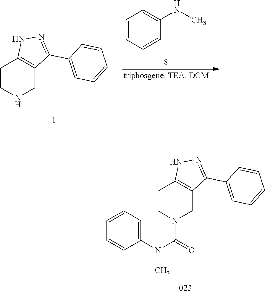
C1CN(C(N(C2=CC=CC=C2)C)=O)CC2=C1NN=C2C1=CC=CC=C1.C1CNCC2=C1NN=C2C1=CC=CC=C1.C1=CC=CC(NC)=C1
